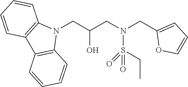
N1(CC(CN(CC2=CC=CO2)S(CC)(=O)=O)O)C2=C(C3=C1C=CC=C3)C=CC=C2
